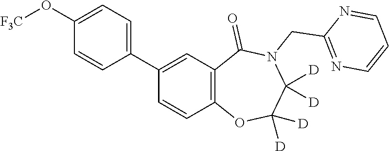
C1=C(O[F3C])C=CC(C2=CC3=C(C=C2)OC([D])([D])C([D])([D])N(CC2=NC=CC=N2)C3=O)=C1
